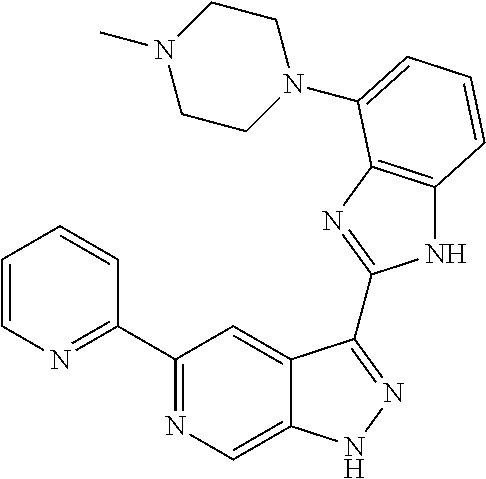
C1(C2=NC=C3C(=C2)C(C2=NC4=C(N2)C=CC=C4N2CCN(C)CC2)=NN3)=NC=CC=C1
